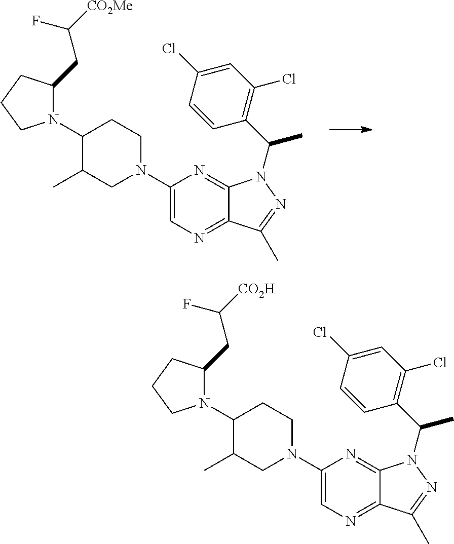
N1(C2C(C)CN(C3=CN=C4C(=N3)N(C(C)C3=C(Cl)C=C(Cl)C=C3)N=C4C)CC2)C(CC([CO2Me])F)CCC1.N1(C2C(C)CN(C3=CN=C4C(=N3)N(C(C)C3=C(Cl)C=C(Cl)C=C3)N=C4C)CC2)C(CC([CO2H])F)CCC1
